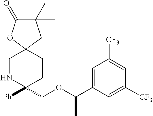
C1NC([Ph])(COC(C2=CC([CF3])=CC([CF3])=C2)C)CCC12CC(C)(C)C(=O)O2
